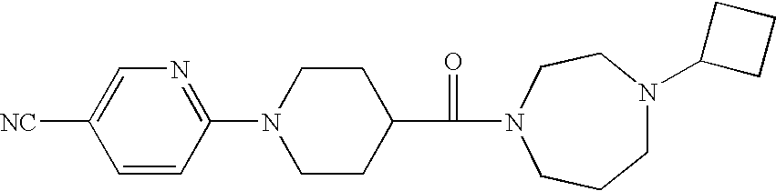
C1=C([NC])C=CC(N2CCC(C(=O)N3CCN(C4CCC4)CCC3)CC2)=N1
